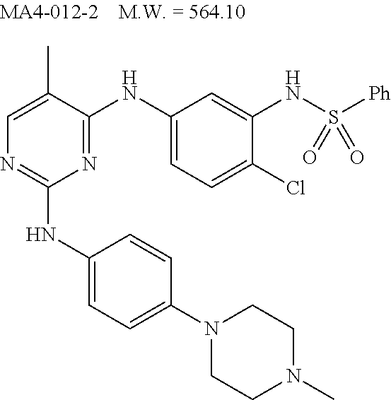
N1=C(NC2=CC=C(Cl)C(NS([Ph])(=O)=O)=C2)C(C)=CN=C1NC1=CC=C(N2CCN(C)CC2)C=C1
